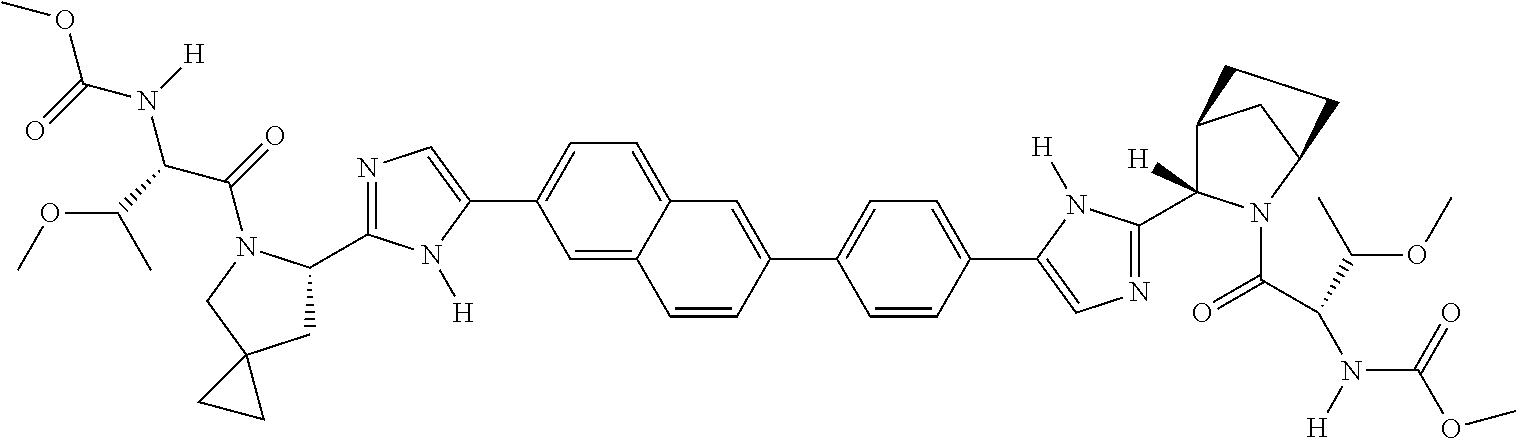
COC(N([H])C(C(OC)C)C(=O)N1C(C2=NC=C(C3=CC=C4C(=C3)C=CC(C3=CC=C(C5=CN=C(C6([H])C7CC(N6C(C(N([H])C(=O)OC)C(C)OC)=O)CC7)N5[H])C=C3)=C4)N2[H])CC2(C1)CC2)=O
